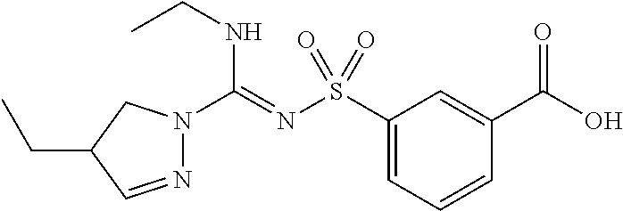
C1(S(N=C(NCC)N2N=CC(CC)C2)(=O)=O)=CC=CC(C(O)=O)=C1
